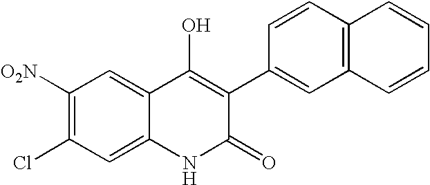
C1([O2N])=C(Cl)C=C2C(=C1)C(O)=C(C1=CC3=C(C=C1)C=CC=C3)C(=O)N2
